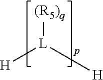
[(R5)q][L]([H])[H]
